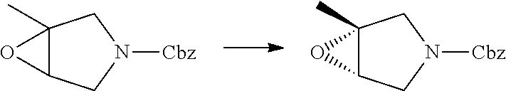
C12(C)C(CN([Cbz])C1)O2.C12(C)C(CN([Cbz])C1)O2
